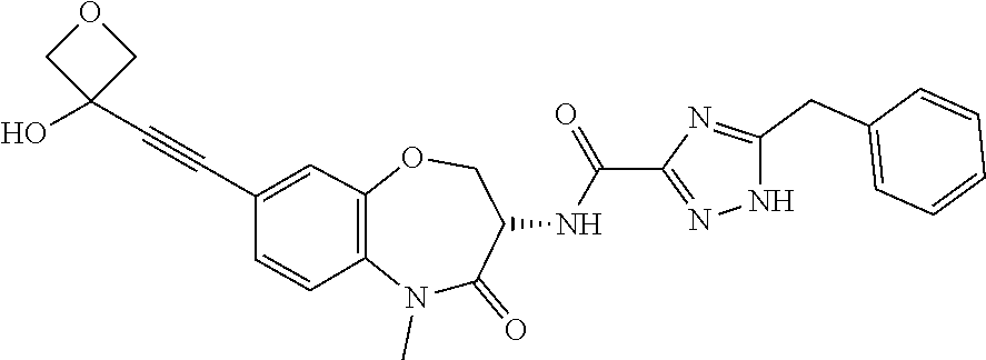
C1(C#CC2(O)COC2)=CC2=C(N(C)C(=O)C(NC(C3=NNC(CC4=CC=CC=C4)=N3)=O)CO2)C=C1
